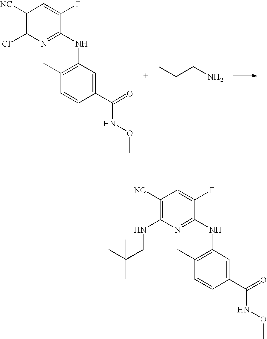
C1([NC])=C(Cl)N=C(NC2=C(C)C=CC(C(=O)NOC)=C2)C(F)=C1.CC(CN)(C)C.C1([NC])=C(NCC(C)(C)C)N=C(NC2=C(C)C=CC(C(=O)NOC)=C2)C(F)=C1
